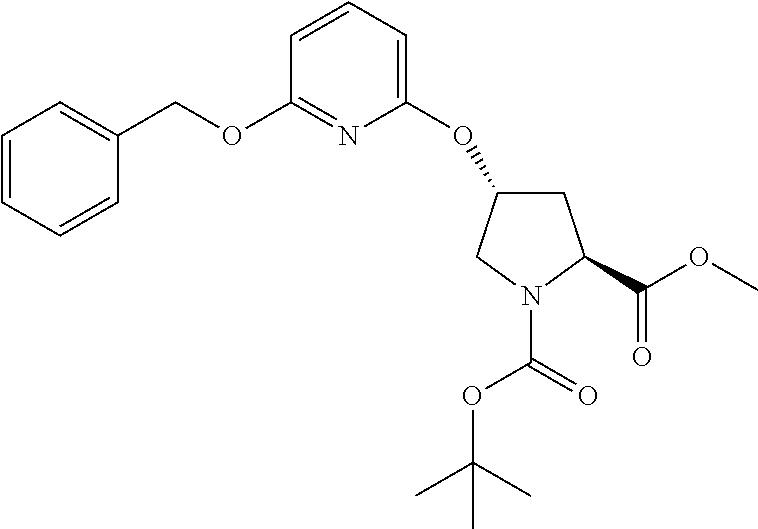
C1=CC=CC(COC2=NC(OC3CC(C(OC)=O)N(C(OC(C)(C)C)=O)C3)=CC=C2)=C1
